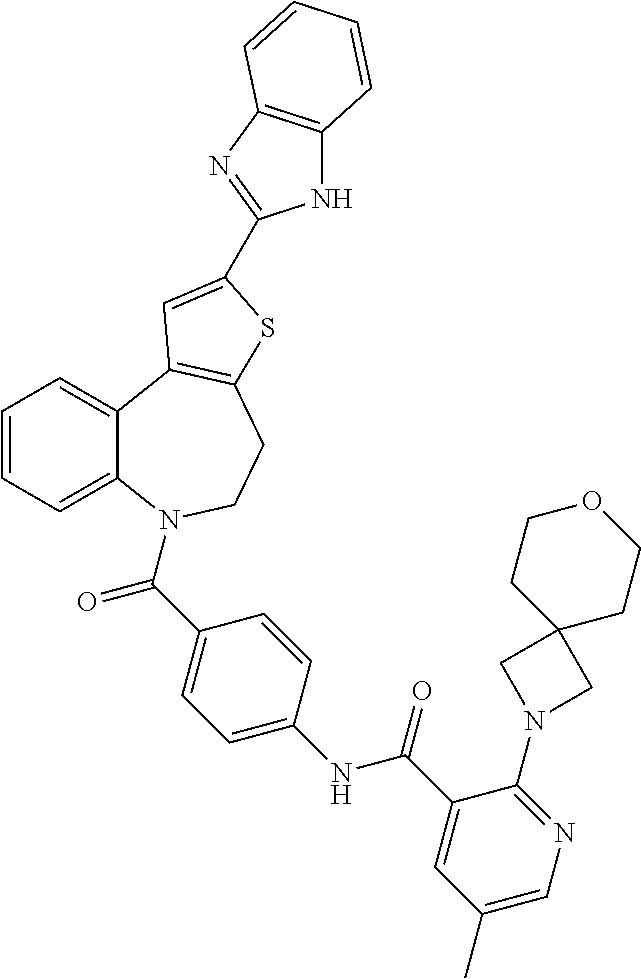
C1=CC=C2C(=C1)C1=C(CCN2C(=O)C2=CC=C(NC(=O)C3=CC(C)=CN=C3N3CC4(C3)CCOCC4)C=C2)SC(C2=NC3=C(N2)C=CC=C3)=C1
